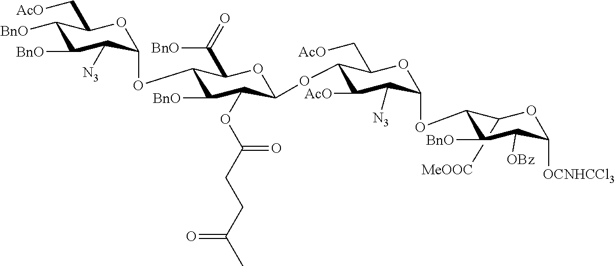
C1([MeOOC])C(OC2C([N3])C([AcO])C(OC3C(OC(CCC(C)=O)=O)C([BnO])C(OC4C([N3])C([BnO])C([BnO])C(C[AcO])O4)C(C([BnO])=O)O3)C(C[AcO])O2)C([BnO])C([OBz])C([OCNHCCl3])O1
